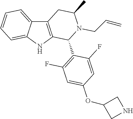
C12=C(NC3=CC=CC=C13)C(C1=C(F)C=C(OC3CNC3)C=C1F)N(CC=C)C(C)C2
